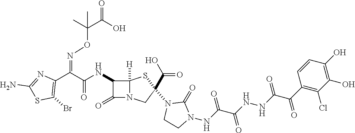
C(=O)(NC1C(=O)N2C1([H])SC(N1CCN(NC(C(NNC(C(=O)C3=C(Cl)C(O)=C(O)C=C3)=O)=O)=O)C1=O)(C(O)=O)C2)C(C1=C(Br)SC(N)=N1)=NOC(C(O)=O)(C)C
